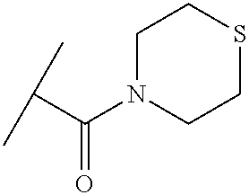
C(C)(C)C(N1CCSCC1)=O
